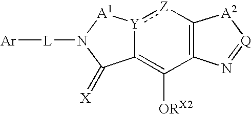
C12=C([Z]:[Y]3C(=C1[ORX2])C(=[X])N([L][Ar])[A1]3)[A2][Q]=N2
